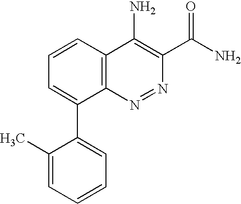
C1=CC=C(C)C(C2=CC=CC3=C2N=NC(C(=O)N)=C3N)=C1
